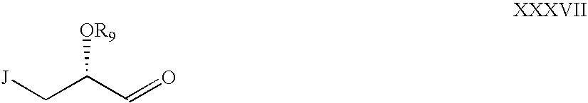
[J]CC(C=O)[OR9]
